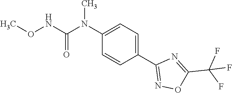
C1(N(C)C(NOC)=O)=CC=C(C2=NOC(C(F)(F)F)=N2)C=C1
